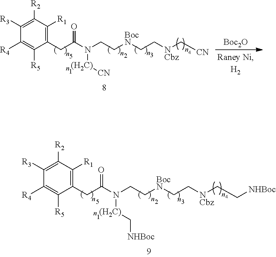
C1([R3])=C([R2])C([R1])=C(CC(N([(H2C)]C[NHBoc])CC[BocN]CC[NCbz]CC[NHBoc])=O)C([R5])=C1[R4].C1([R3])=C([R2])C([R1])=C(CC(N([(H2C)][CN])CC[BocN]CC[NCbz]C[CN])=O)C([R5])=C1[R4].[Boc2O]
